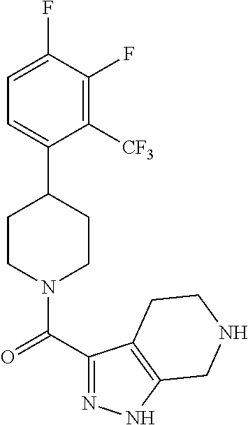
C1=C(F)C(F)=C([CF3])C(C2CCN(C(C3=NNC4=C3CCNC4)=O)CC2)=C1
